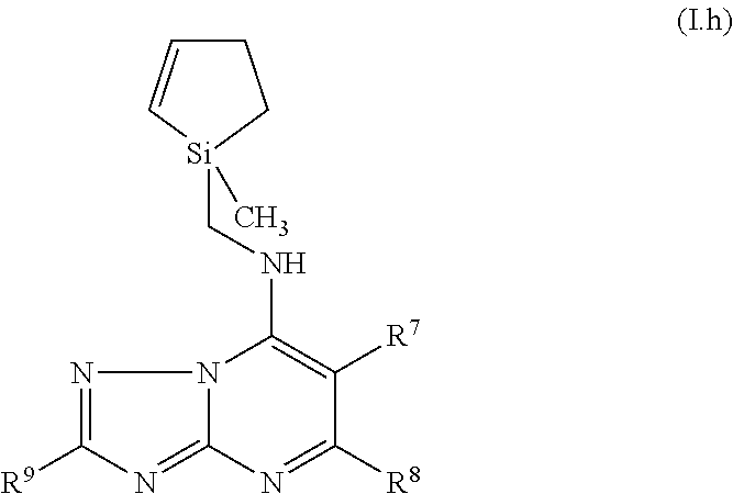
N12C(=NC([R9])=N1)N=C([R8])C([R7])=C2NC[Si]1(C)CCC=C1
